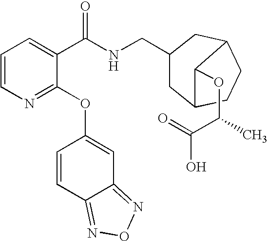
C1=CN=C(OC2=CC3=NON=C3C=C2)C(C(NCC2CC3CCC(C2)C3OC(C(O)=O)C)=O)=C1
